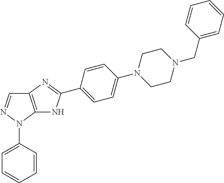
C12=C(N(C3=CC=CC=C3)N=C1)NC(C1=CC=C(N3CCN(CC4=CC=CC=C4)CC3)C=C1)=N2
